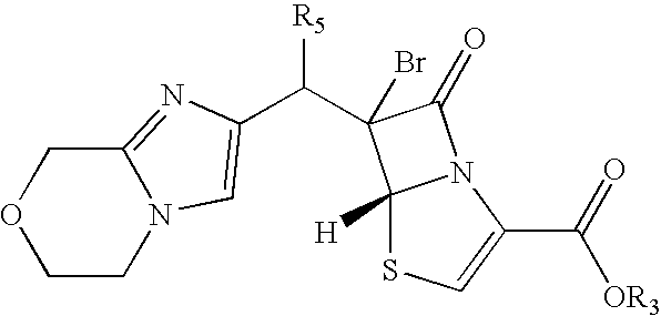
C1CN2C(=NC(C([R5])C3(Br)C4([H])SC=C(C([OR3])=O)N4C3=O)=C2)CO1
